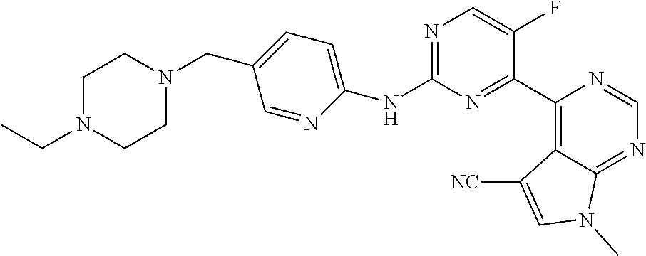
C1(NC2=CC=C(CN3CCN(CC)CC3)C=N2)=NC=C(F)C(C2=C3C(=NC=N2)N(C)C=C3[NC])=N1
